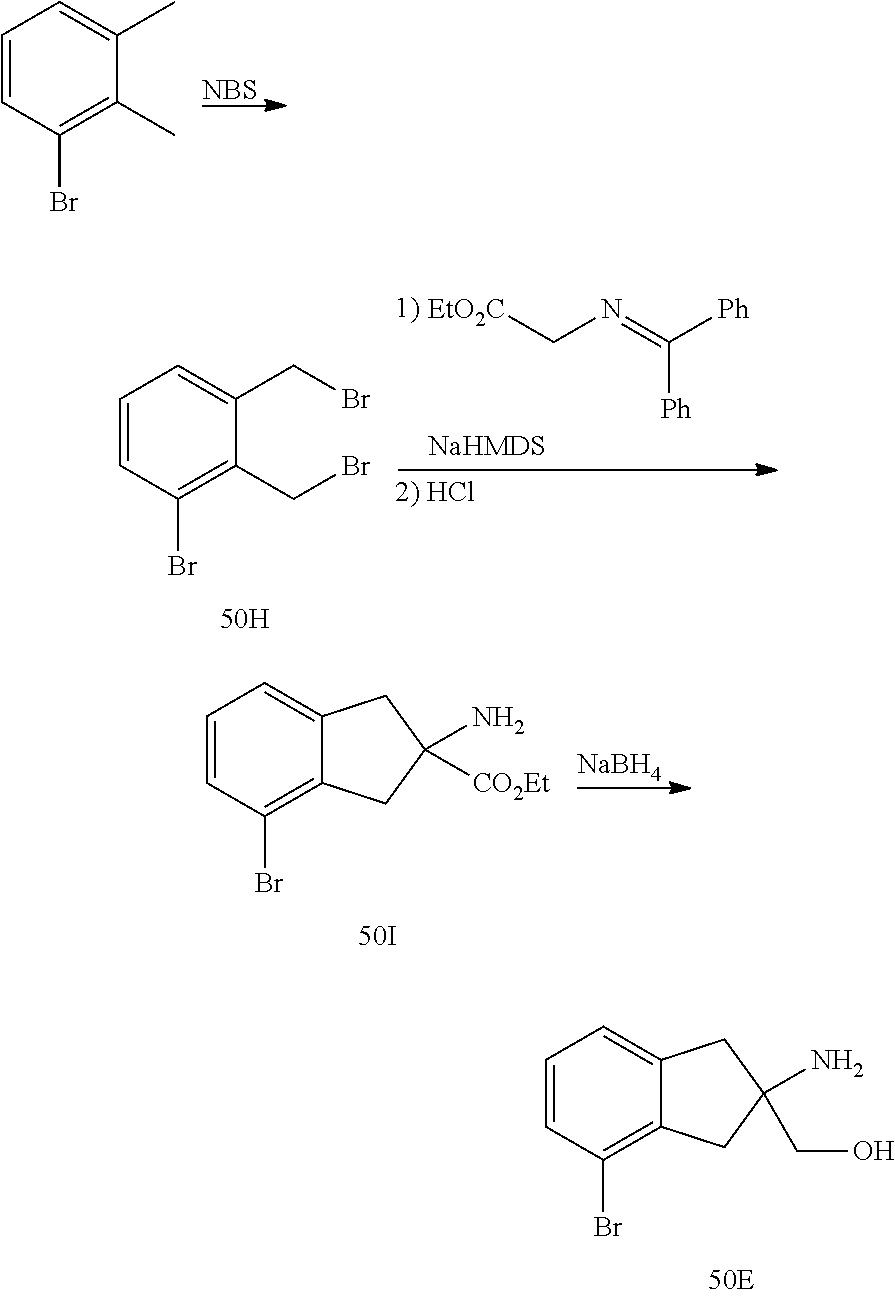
[NBS].C1=CC(Br)=C(C)C(C)=C1.C1=CC(Br)=C2C(=C1)CC(N)([CO2Et])C2.[NaBH4].C1=CC(Br)=C2C(=C1)CC(N)(CO)C2.C1=CC(Br)=C(CBr)C(CBr)=C1.[EtO2C]CN=C([Ph])[Ph]
